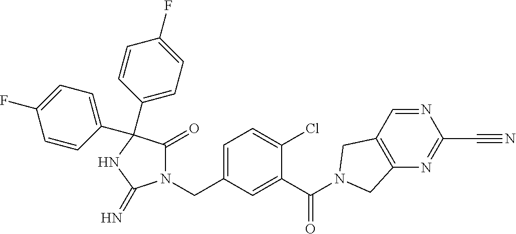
N1(CC2=CC=C(Cl)C(C(=O)N3CC4=C(N=C(C#N)N=C4)C3)=C2)C(=O)C(C2=CC=C(F)C=C2)(C2=CC=C(F)C=C2)NC1=N
